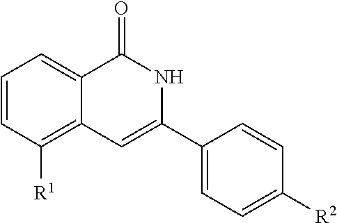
C1=CC([R1])=C2C(=C1)C(=O)NC(C1=CC=C([R2])C=C1)=C2
